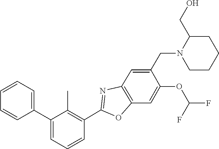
FC(OC1=CC2=C(N=C(C3=C(C)C(C4=CC=CC=C4)=CC=C3)O2)C=C1CN1CCCCC1CO)F
